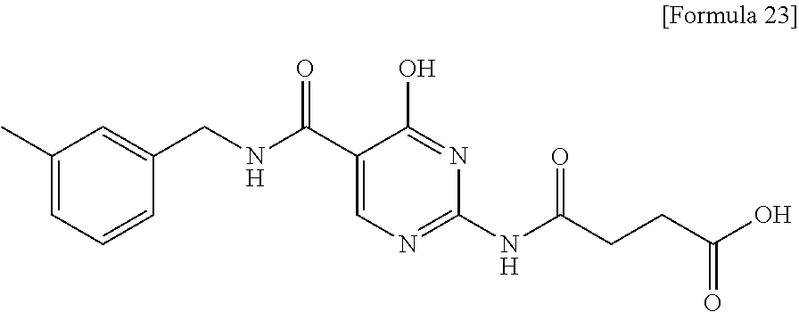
C1(C)=CC=CC(CNC(C2=CN=C(NC(CCC(O)=O)=O)N=C2O)=O)=C1
